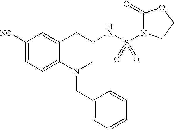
C1([NC])=CC=C2C(=C1)CC(NS(N1C(=O)OCC1)(=O)=O)CN2CC1=CC=CC=C1
